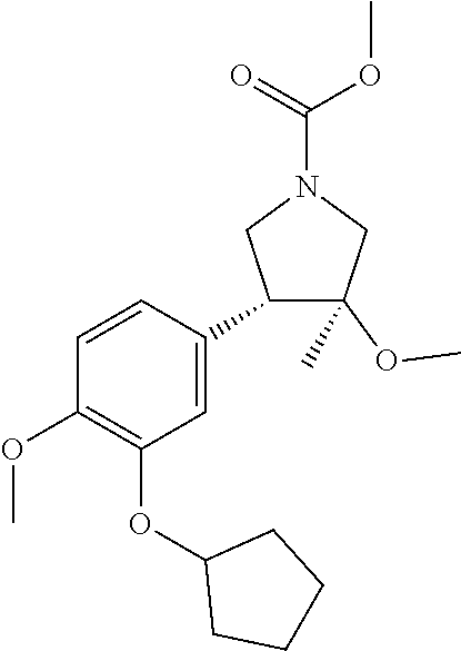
C1=C(C2C(OC)(C)CN(C(OC)=O)C2)C=CC(OC)=C1OC1CCCC1
